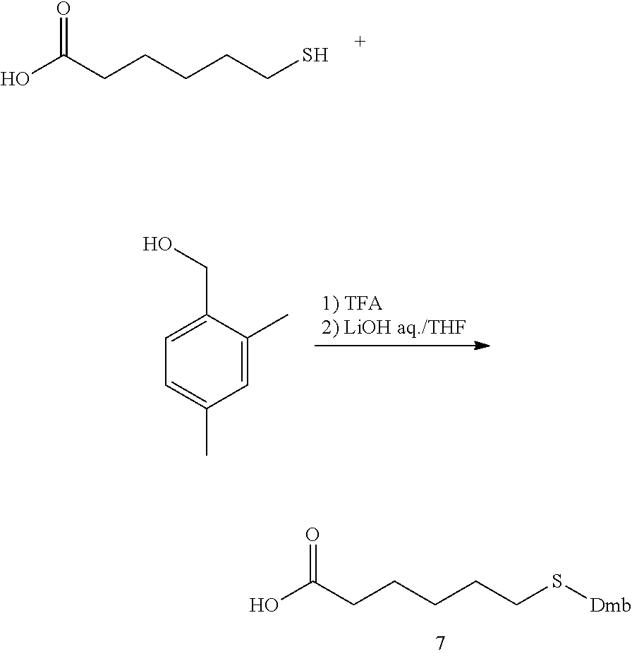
OC(CCCCCS[Dmb])=O.OC(CCCCCS)=O.C1=C(C)C(CO)=CC=C1C
